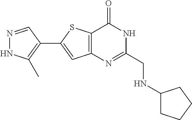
N1=CC(C2=CC3=C(S2)C(=O)NC(CNC2CCCC2)=N3)=C(C)N1
